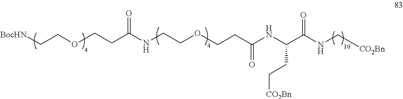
[BocHN]CCOCCC(NCCOCCC(=O)NC(C(NC[CO2Bn])=O)CC[CO2Bn])=O
